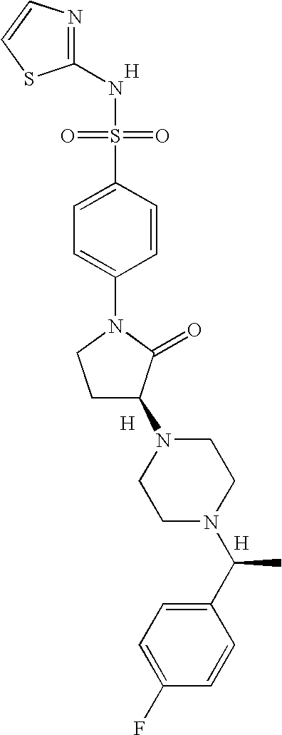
N1=C(NS(=O)(=O)C2=CC=C(N3CCC(N4CCN(C(C5=CC=C(F)C=C5)C)CC4)C3=O)C=C2)SC=C1.[H].[H].[H]
